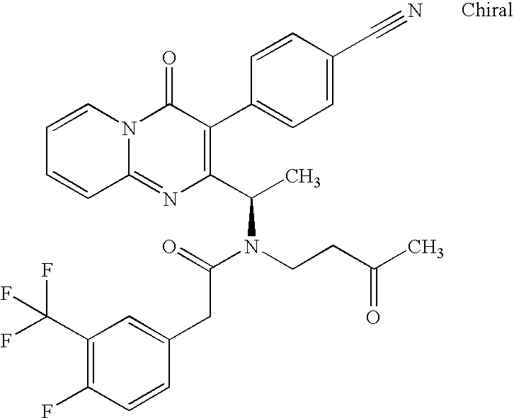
C12=NC(C(C)N(CCC(C)=O)C(=O)CC3=CC(C(F)(F)F)=C(F)C=C3)=C(C3=CC=C(C#N)C=C3)C(=O)N1C=CC=C2
